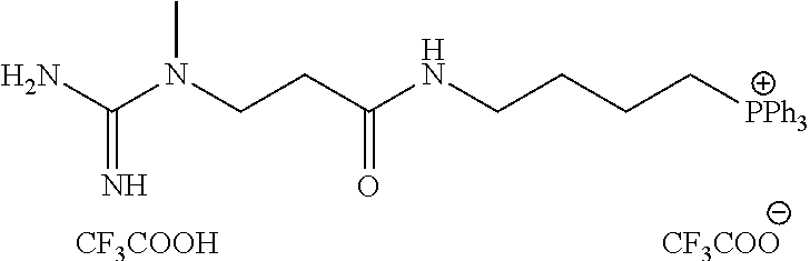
NC(N(CCC(NCCCC[PPh3])=O)C)=N.[CF3COOH].[CF3COO]
